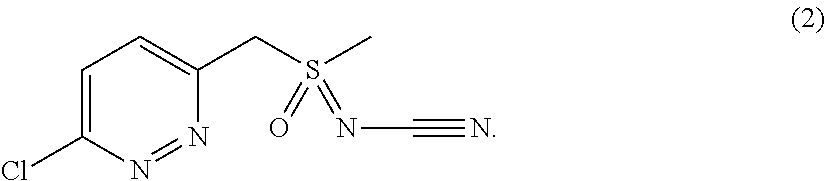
C1=C(Cl)N=NC(CS(C)(=O)=NC#N)=C1
